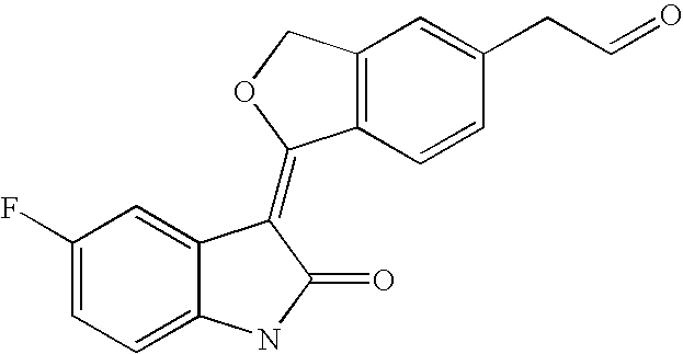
C12=C(C=CC(CC=O)=C1)C(=C1C3=CC(F)=CC=C3NC1=O)OC2
